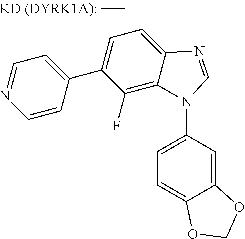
C1=C(N2C3=C(F)C(C4=CC=NC=C4)=CC=C3N=C2)C=C2C(=C1)OCO2
